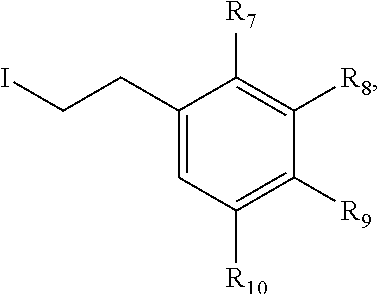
C(CC1=CC([R10])=C([R9])C([R8])=C1[R7])I
